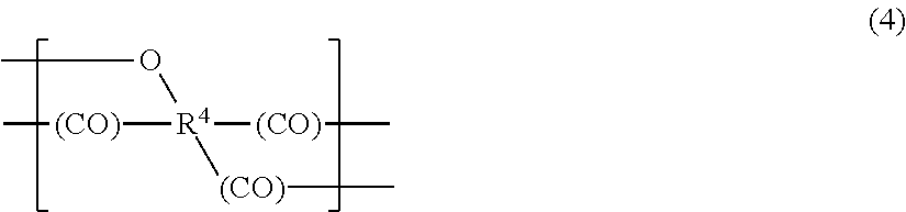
CO[R4]([(CO)]C)([(CO)]C)[(CO)]C
